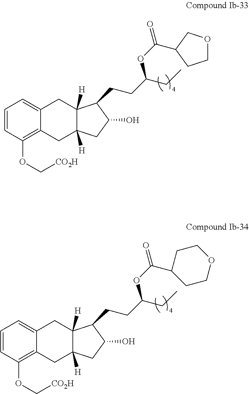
C1=CC(OC[CO2H])=C2C(=C1)CC1([H])C([H])(C2)CC(O)C1CCC(CC)OC(=O)C1COCC1.C1=CC(OC[CO2H])=C2C(=C1)CC1([H])C([H])(C2)CC(O)C1CCC(CC)OC(=O)C1CCOCC1
